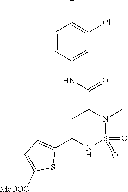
C1C(C2=CC=C([MeOOC])S2)NS(=O)(=O)N(C)C1C(NC1=CC(Cl)=C(F)C=C1)=O
